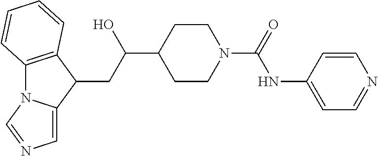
C12=C(C(CC(C3CCN(C(=O)NC4=CC=NC=C4)CC3)O)C3=CN=CN13)C=CC=C2
